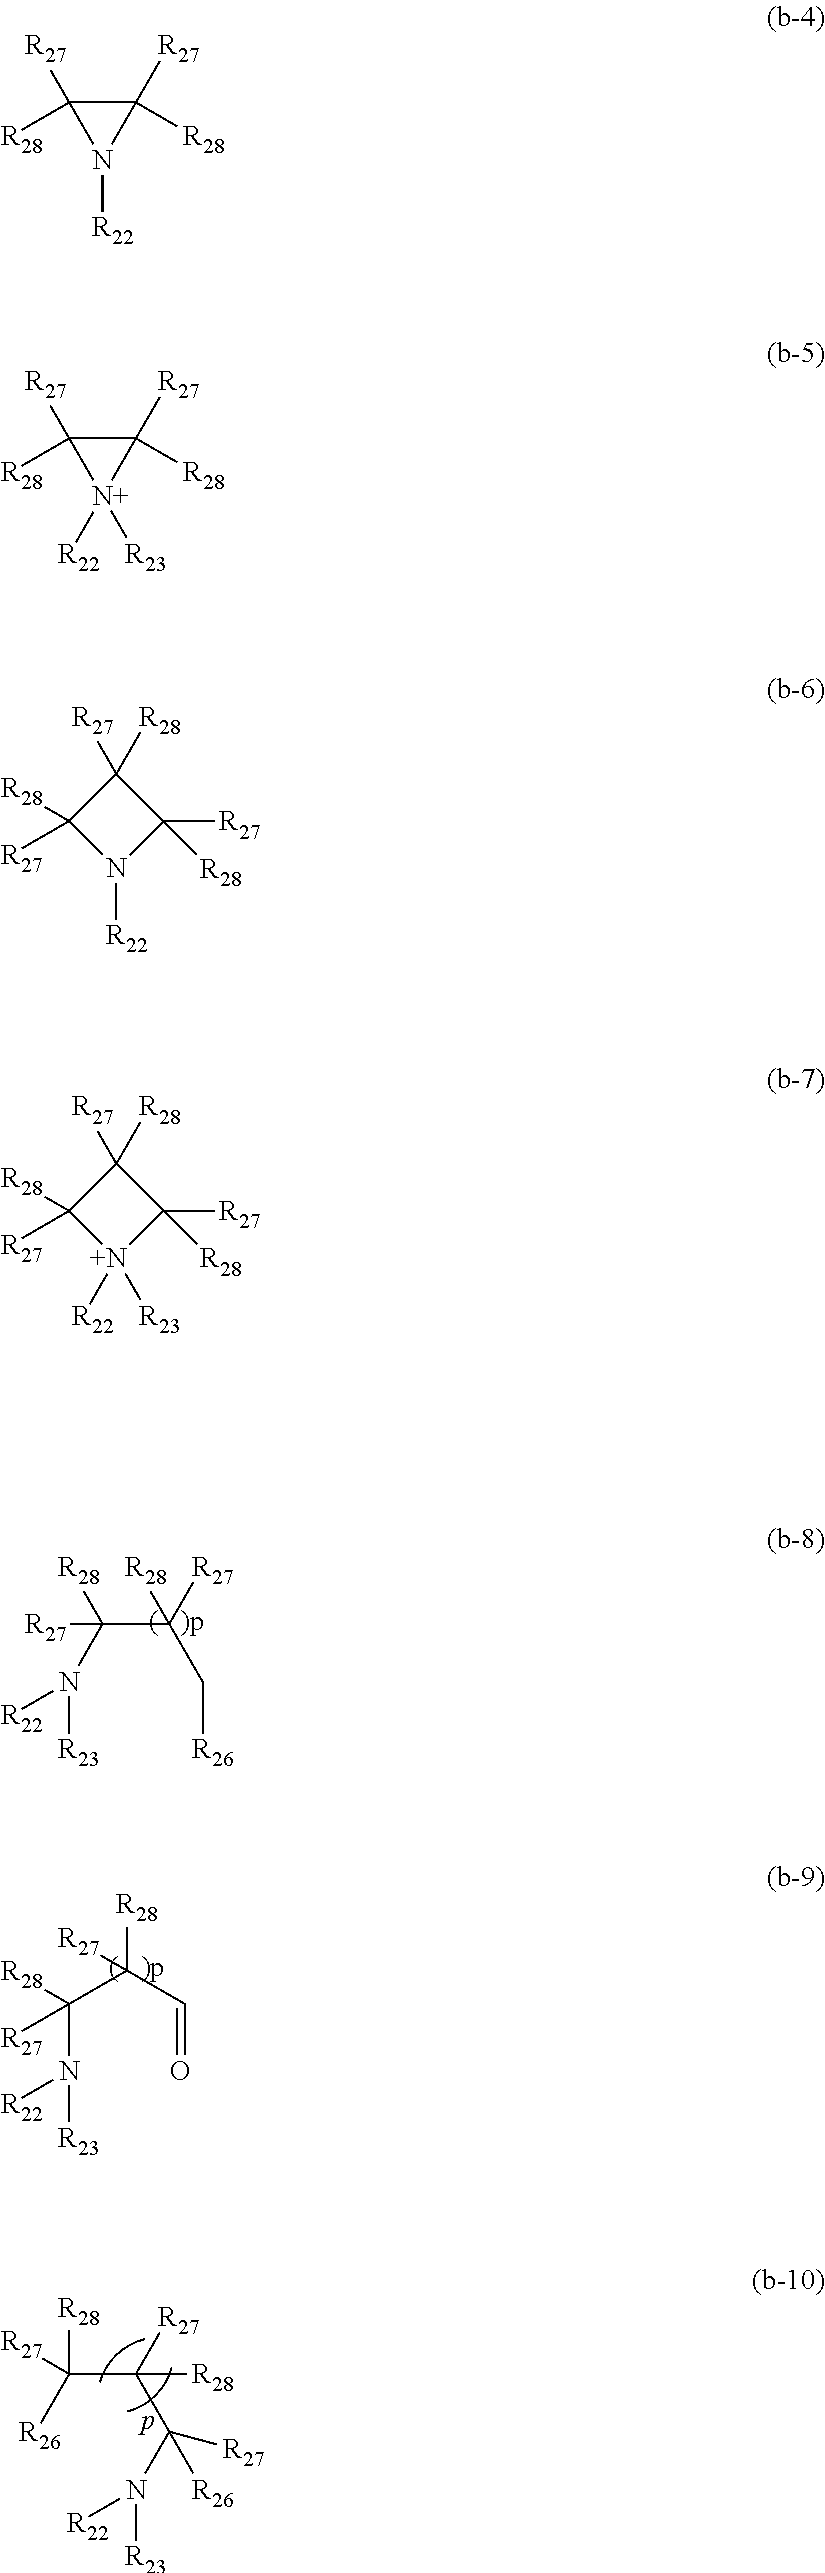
C(C(C[R26])([R28])[R27])([R28])(N([R23])[R22])[R27].C(N([R23])[R22])(C(C=O)([R28])[R27])([R28])[R27].C(C(C([R26])([R27])N([R23])[R22])([R27])[R28])([R28])([R26])[R27].C1([R27])([R28])C([R27])([R28])N1[R22].C1([R27])([R28])C([R27])([R28])[N+]1([R22])[R23].C1([R28])([R27])C([R28])([R27])N([R22])C1([R28])[R27].C1([R28])([R27])C([R28])([R27])[N+]([R22])([R23])C1([R28])[R27]
